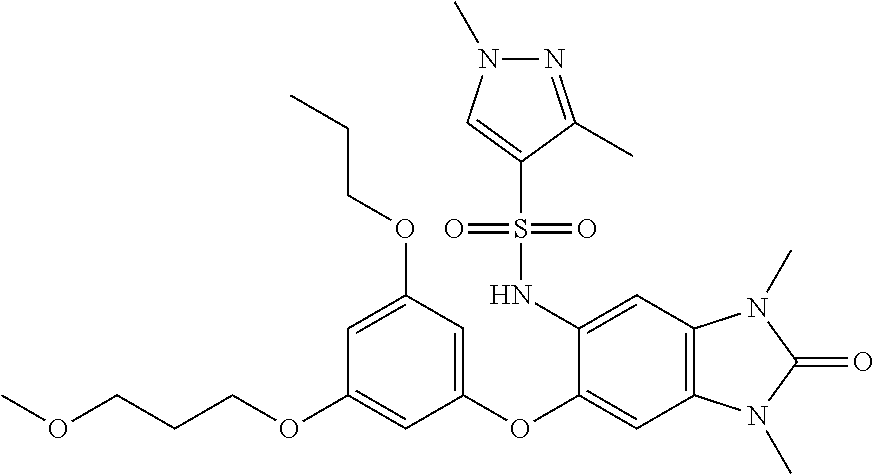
O(CCCOC1=CC(OC2=CC3=C(C=C2NS(C2=CN(C)N=C2C)(=O)=O)N(C)C(=O)N3C)=CC(OCCC)=C1)C
